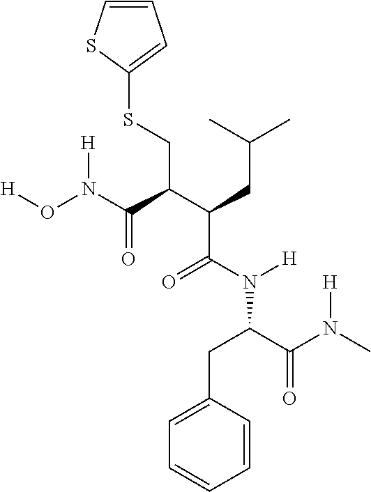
C(C(C(N(C)[H])=O)N(C(C(C(CSC1=CC=CS1)C(N(O[H])[H])=O)CC(C)C)=O)[H])C1=CC=CC=C1
